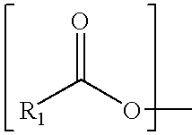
C([R1])(OC)=O
